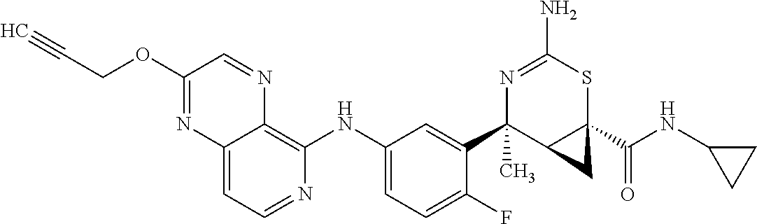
C1(F)=CC=C(NC2=C3N=CC(OCC#C)=NC3=CC=N2)C=C1C1(C)N=C(N)SC2(C(NC3CC3)=O)C1C2
